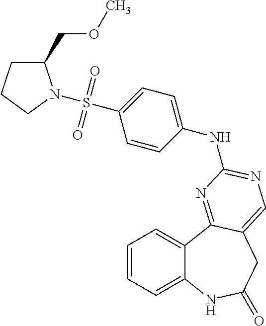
C1=CC=C2C(=C1)C1=NC(NC3=CC=C(S(=O)(=O)N4C(COC)CCC4)C=C3)=NC=C1CC(=O)N2
